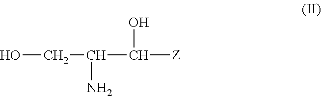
OCC(C([Z])O)N
